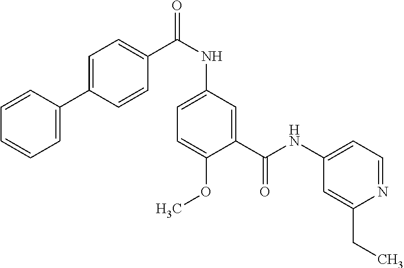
C1=CC=CC=C1C1=CC=C(C(NC2=CC=C(OC)C(C(NC3=CC=NC(CC)=C3)=O)=C2)=O)C=C1
